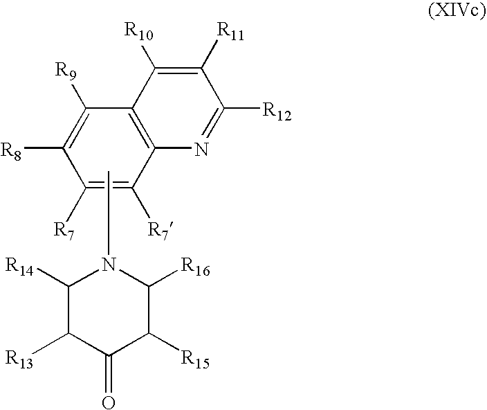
C12=C(N=C([R12])C([R11])=C1[R10])C([R7])=C([R7])C([R8])=C2[R9].CCN1C([R14])C([R13])C(=O)C([R15])C1[R16]
